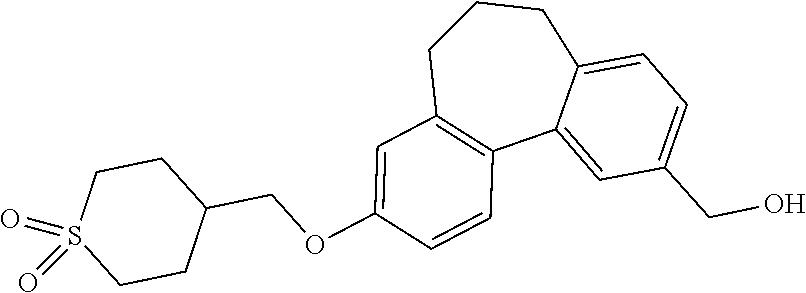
C1=C(OCC2CCS(=O)(=O)CC2)C=CC2=C1CCCC1=CC=C(CO)C=C21
